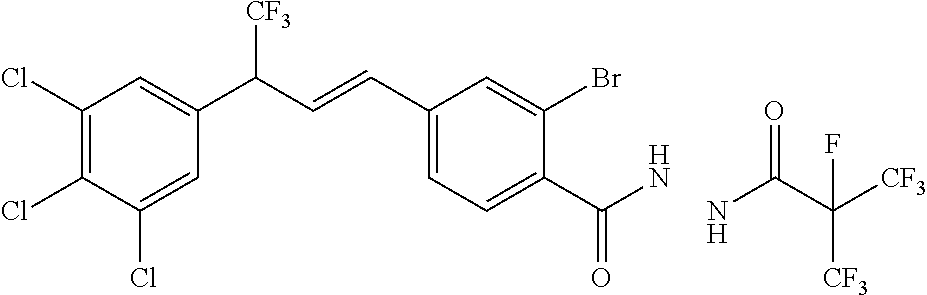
C1(Cl)=C(Cl)C(Cl)=CC(C(C=CC2=CC=C(C(N)=O)C(Br)=C2)[CF3])=C1.NC(C([CF3])([CF3])F)=O
